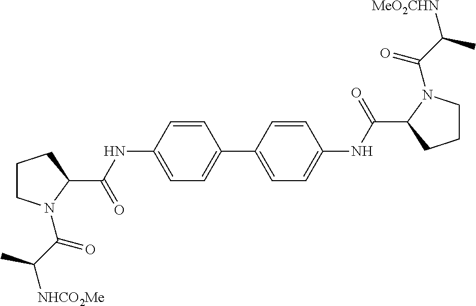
C1CN(C(C(C)[NHCO2Me])=O)C(C(NC2=CC=C(C3=CC=C(NC(=O)C4CCCN4C(=O)C(C)[MeO2CHN])C=C3)C=C2)=O)C1
